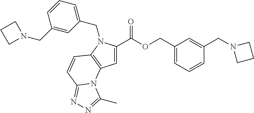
C1=C(C(OCC2=CC=CC(CN3CCC3)=C2)=O)N(CC2=CC=CC(CN3CCC3)=C2)C2=C1N1C(=NN=C1C)C=C2
